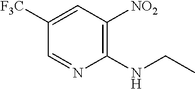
C1([F3C])=CC([NO2])=C(NCC)N=C1
